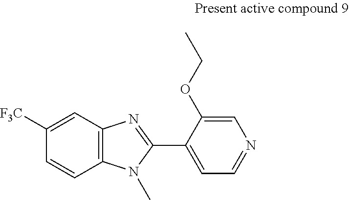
C1=C([F3C])C=CC2=C1N=C(C1=CC=NC=C1OCC)N2C
